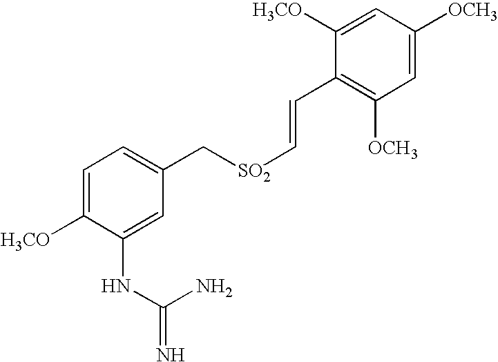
C1=C([H3CO])C(NC(=N)N)=CC(C[SO2]C=CC2=C([OCH3])C=C([OCH3])C=C2[H3CO])=C1
